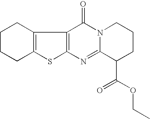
C12=C(SC3=C1C(=O)N1C(=N3)C(C(OCC)=O)CCC1)CCCC2
